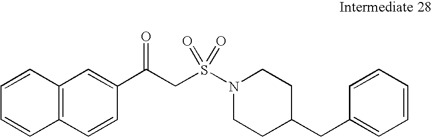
C1=CC=CC(CC2CCN(S(CC(C3=CC4=C(C=C3)C=CC=C4)=O)(=O)=O)CC2)=C1
